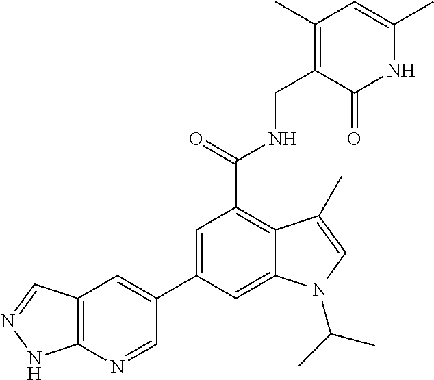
N1C(C)=CC(C)=C(CNC(C2=C3C(=CC(C4=CC5=C(N=C4)NN=C5)=C2)N(C(C)C)C=C3C)=O)C1=O
